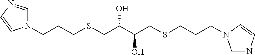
N1(CCCSCC(O)C(O)CSCCCN2C=NC=C2)C=NC=C1
